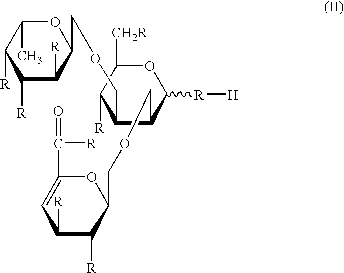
C1([R])C([R])C(COCC2C(COCC3C([R])C([R])C=C(C([R])=O)O3)C([R][H])OC([CH2R])C2[R])OC(C)C1[R]
